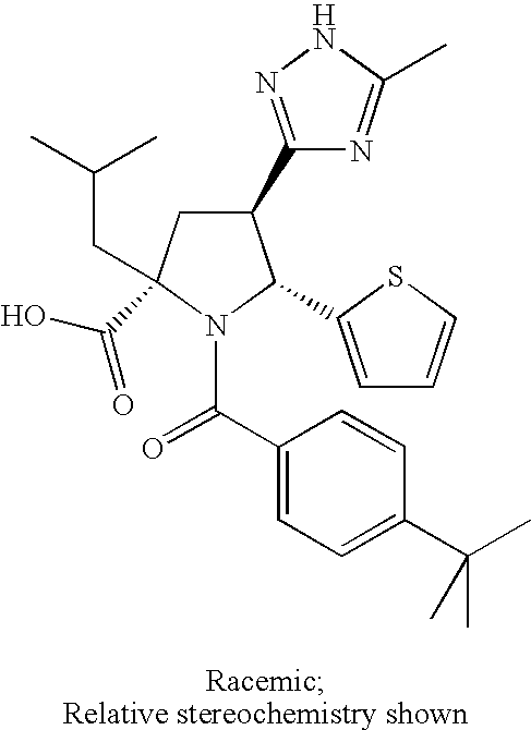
C1(C2=NNC(C)=N2)CC(CC(C)C)(C(O)=O)N(C(C2=CC=C(C(C)(C)C)C=C2)=O)C1C1=CC=CS1
